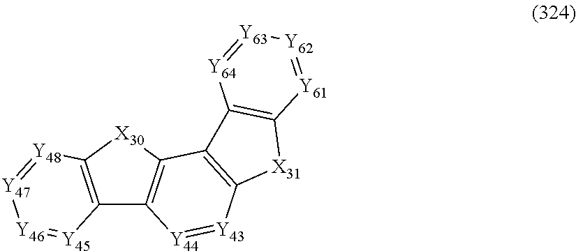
C12=C([X30]C3=C1[Y45]=[Y46][Y47]=[Y48]3)C1=C([Y43]=[Y44]2)[X31]C2=C1[Y64]=[Y63][Y62]=[Y61]2
